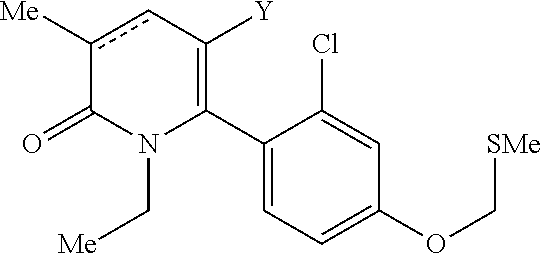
C1(C2=C([Y])cc([Me])C(=O)N2C[Me])=CC=C(OC[SMe])C=C1Cl
